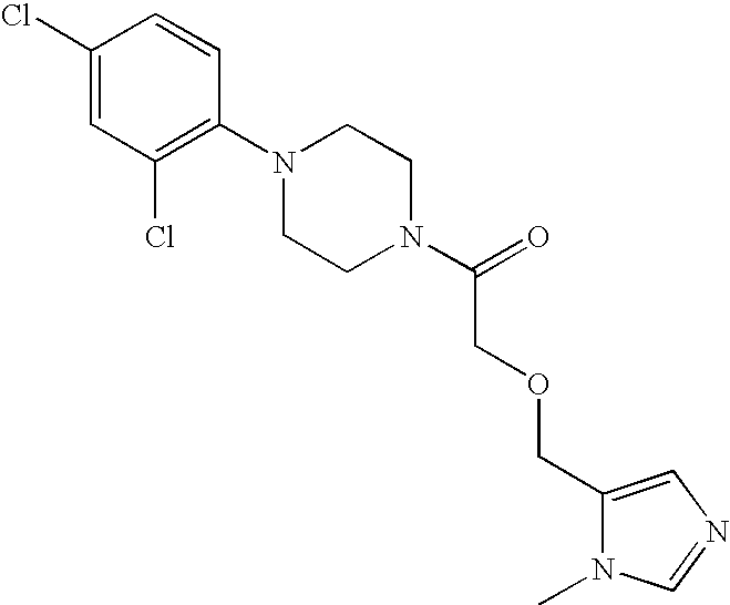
C1(Cl)=CC(Cl)=C(N2CCN(C(=O)COCC3=CN=CN3C)CC2)C=C1
